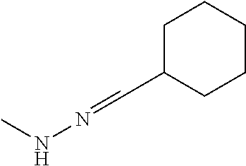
C1C(C=NNC)CCCC1
